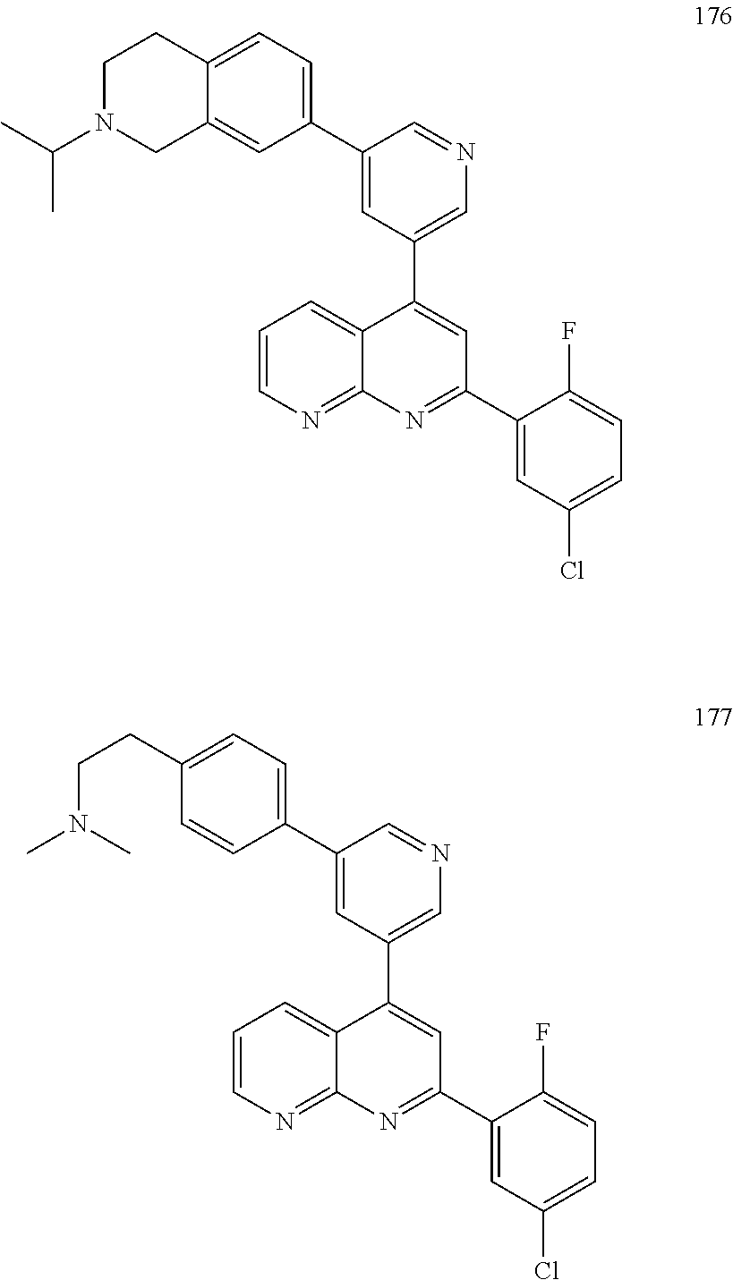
C1=C(C2=CC=C(CCN(C)C)C=C2)C=NC=C1C1=CC(C2=CC(Cl)=CC=C2F)=NC2=NC=CC=C21.C1=C(C2=CC=C3C(=C2)CN(C(C)C)CC3)C=NC=C1C1=CC(C2=CC(Cl)=CC=C2F)=NC2=NC=CC=C21
